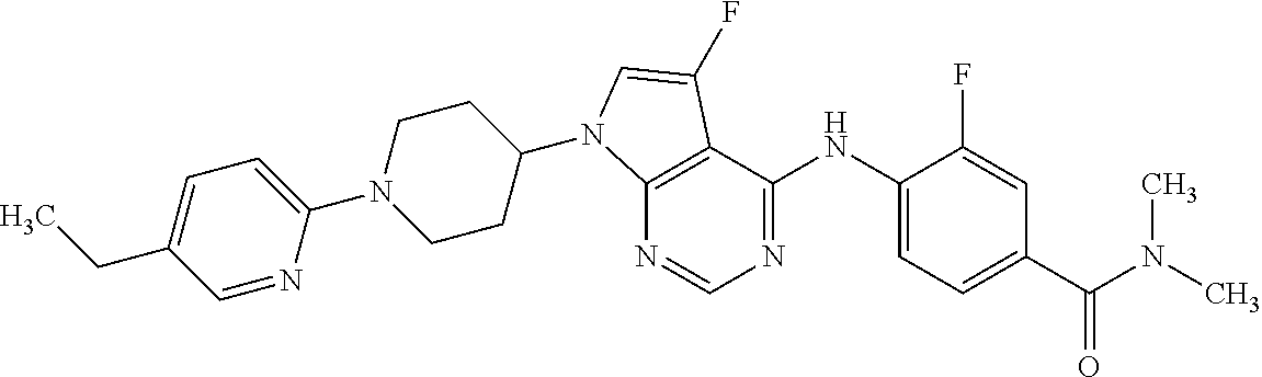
C12=C(C(NC3=CC=C(C(N(C)C)=O)C=C3F)=NC=N1)C(F)=CN2C1CCN(C2=CC=C(CC)C=N2)CC1
